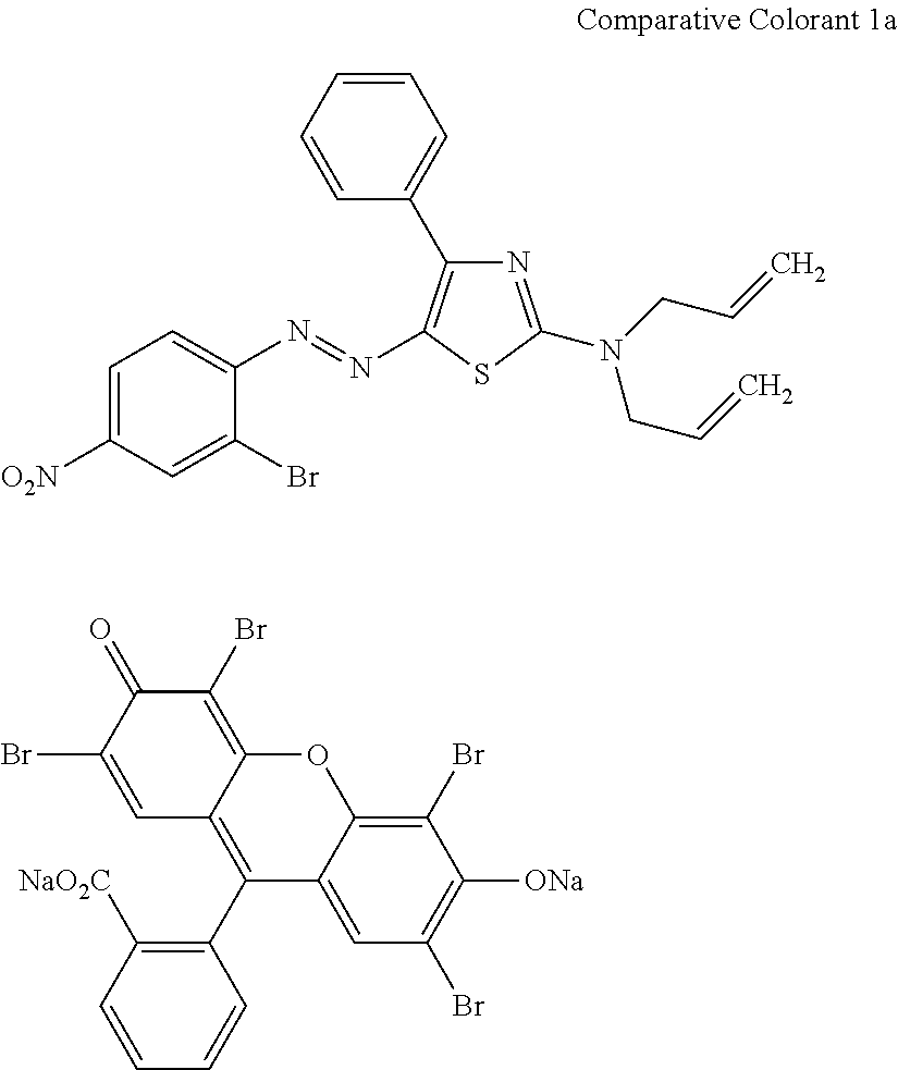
C1=C([O2N])C=C(Br)C(N=NC2=C(C3=CC=CC=C3)N=C(N(CC=C)CC=C)S2)=C1.C1(Br)=C2C(=C(C3=C([NaO2C])C=CC=C3)C3=CC(Br)=C([ONa])C(Br)=C3O2)C=C(Br)C1=O
